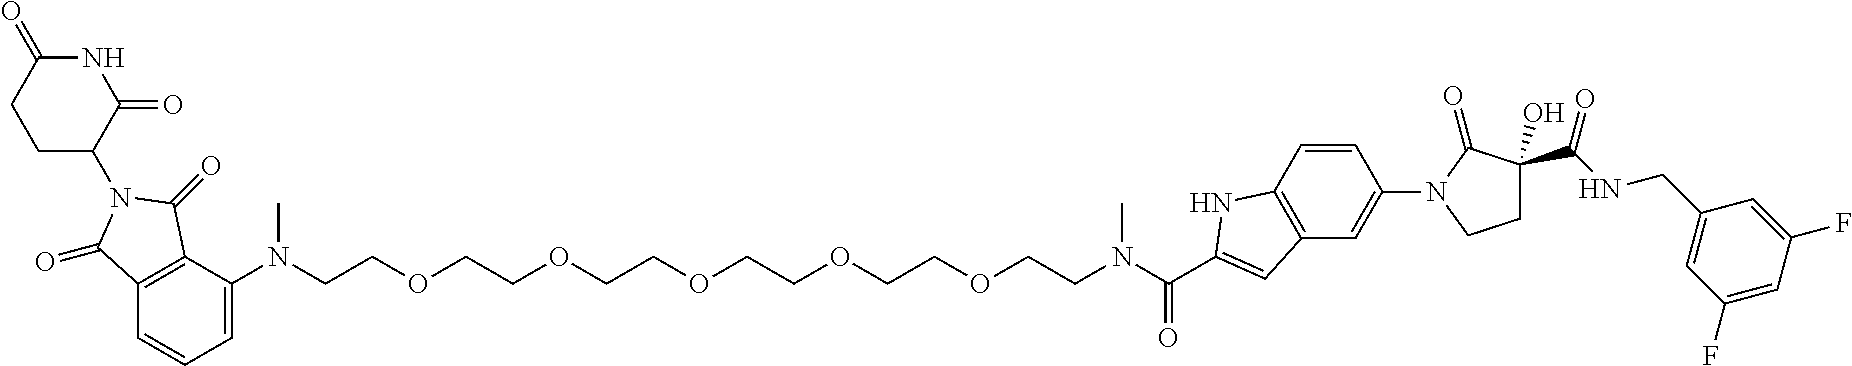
C(COCCOCCOCCOCCN(C(C1=CC2=C(N1)C=CC(N1CCC(C(NCC3=CC(F)=CC(F)=C3)=O)(O)C1=O)=C2)=O)C)OCCN(C1=CC=CC2=C1C(=O)N(C1CCC(=O)NC1=O)C2=O)C
